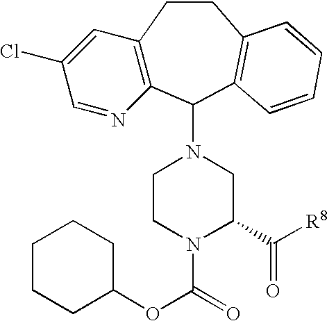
C12=C(C(N3CCN(C(=O)OC4CCCCC4)C(C([R8])=O)C3)C3=C(CC1)C=CC=C3)N=CC(Cl)=C2
